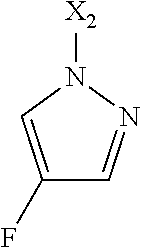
C1(F)=CN([X2])N=C1
